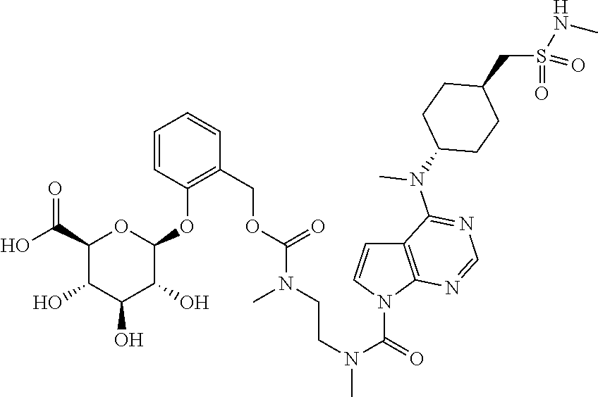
C1=CC(OC2OC(C(O)=O)C(O)C(O)C2O)=C(COC(N(CCN(C(=O)N2C3=C(C=C2)C(N(C2CCC(CS(NC)(=O)=O)CC2)C)=NC=N3)C)C)=O)C=C1
